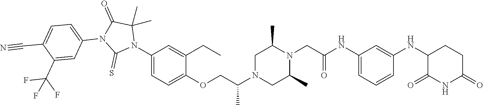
C1=C(NC(CN2C(C)CN(C(COC3=CC=C(N4C(C)(C)C(=O)N(C5=CC=C(C#N)C(C(F)(F)F)=C5)C4=S)C=C3CC)C)CC2C)=O)C=C(NC2C(=O)NC(=O)CC2)C=C1
